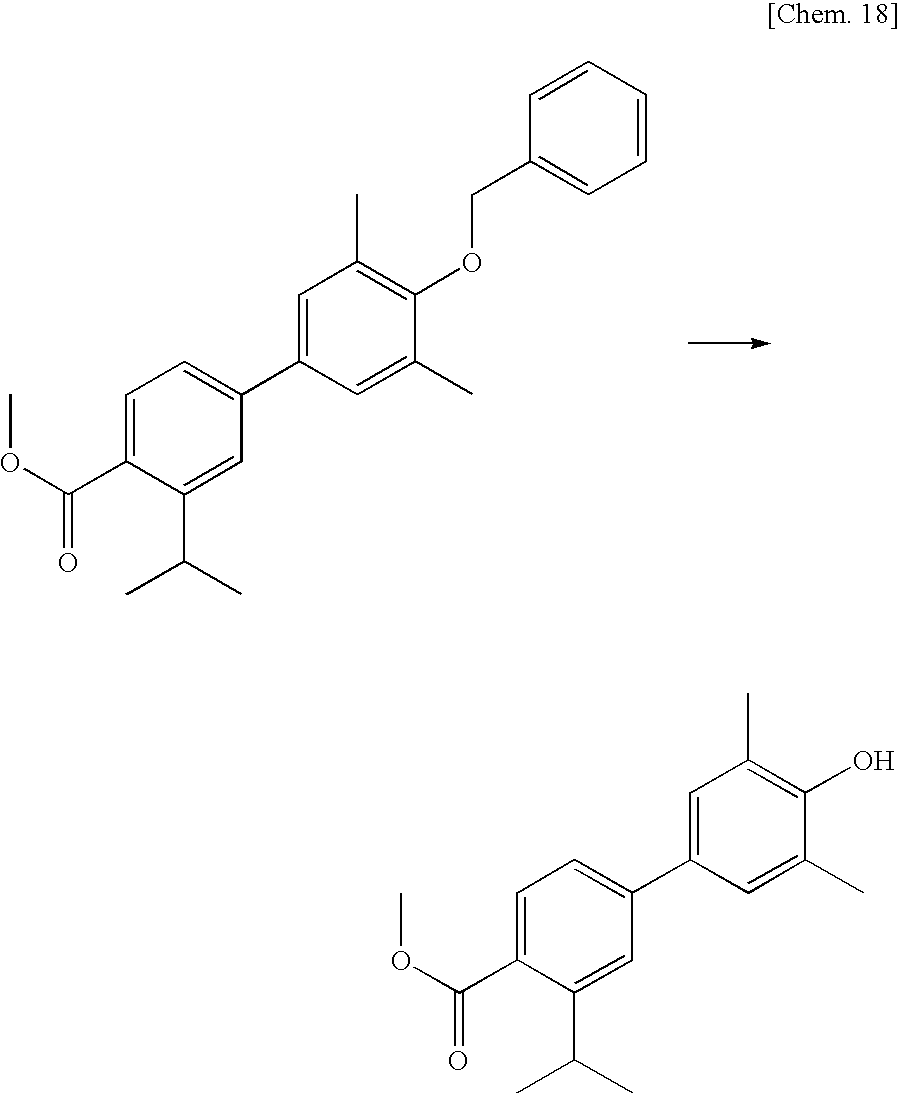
C1=C(C(=O)OC)C(C(C)C)=CC(C2=CC(C)=C(OCC3=CC=CC=C3)C(C)=C2)=C1.C1=C(C(=O)OC)C(C(C)C)=CC(C2=CC(C)=C(O)C(C)=C2)=C1
